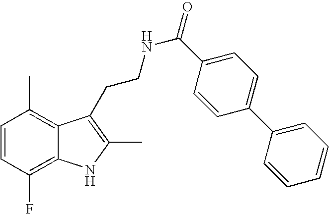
C1=CC(F)=C2C(=C1C)C(CCNC(=O)C1=CC=C(C3=CC=CC=C3)C=C1)=C(C)[N           H]2
